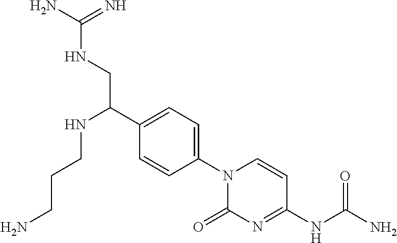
N1(C2=CC=C(C(CNC(=N)N)NCCCN)C=C2)C(=O)N=C(NC(N)=O)C=C1
